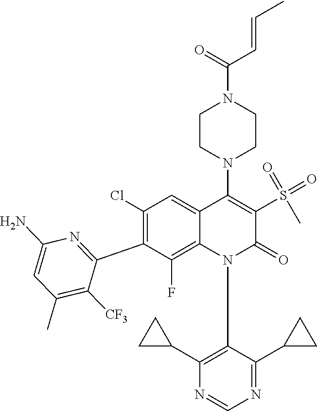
C1(N)=CC(C)=C([CF3])C(C2=C(Cl)C=C3C(=C2F)N(C2=C(C4CC4)N=CN=C2C2CC2)C(=O)C(S(C)(=O)=O)=C3N2CCN(C(=O)C=CC)CC2)=N1
